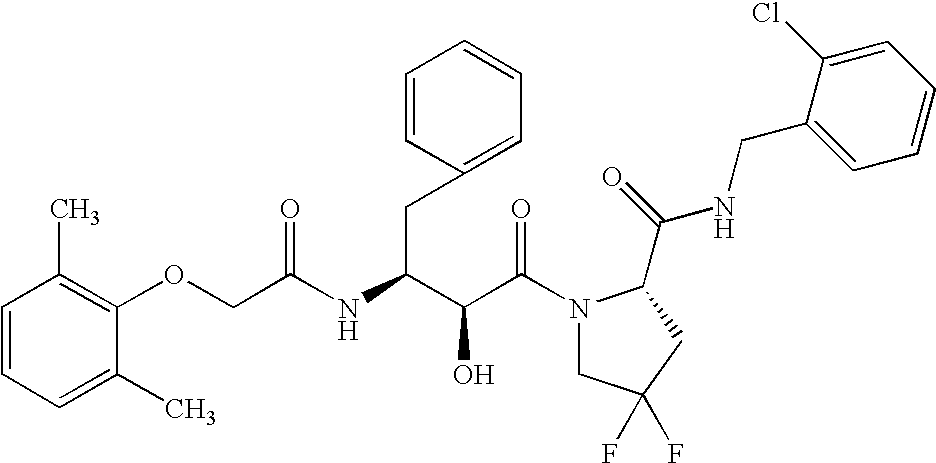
C(C(N1CC(F)(F)CC1C(NCC1=CC=CC=C1Cl)=O)=O)(O)C(CC1=CC=CC=C1)NC(=O)COC1=C(C)C=CC=C1C
